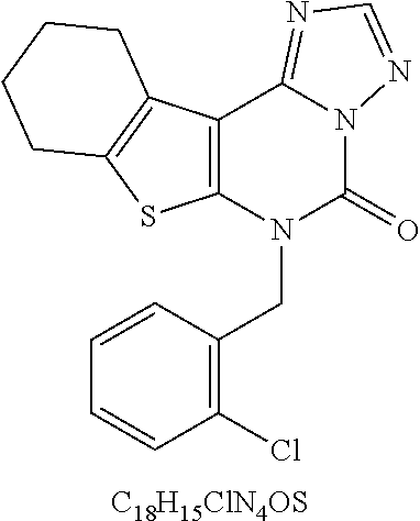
C12=C(C3=C(S1)CCCC3)C1=NC=NN1C(=O)N2CC1=C(Cl)C=CC=C1.[C18H15ClN4OS]
